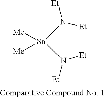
N([Sn](N([Et])[Et])([Me])[Me])([Et])[Et]
